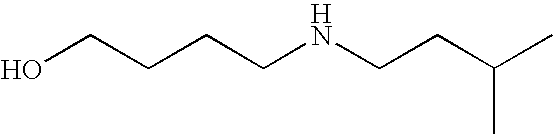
C(CCNCCC(C)C)CO
